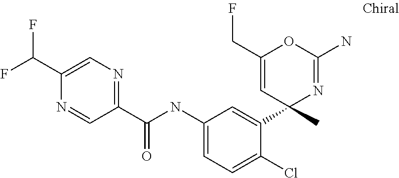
C1(C(NC2=CC=C(Cl)C(C3(C)N=C(N)OC(CF)=C3)=C2)=O)=NC=C(C(F)F)N=C1
